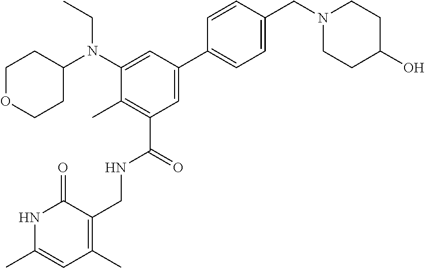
C1OCCC(N(C2=CC(C3=CC=C(CN4CCC(O)CC4)C=C3)=CC(C(NCC3=C(C)C=C(C)NC3=O)=O)=C2C)CC)C1
